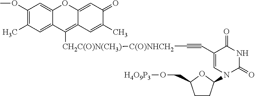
C1(C#C[C(O)NHCH2][CH2C(O)N(CH3)]C2=C3C(=CC(=O)C(C)=C3)OC3=CC(OC)=C(C)C=C23)=CN(C2CCC(CO[H4O9P3])O2)C(=O)NC1=O
